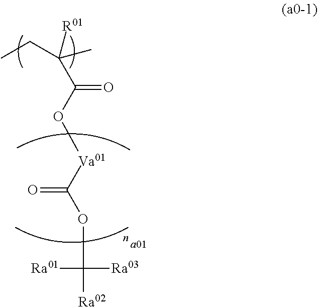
C(C(O[Va01]C(OC([Ra03])([Ra01])[Ra02])=O)=O)(CC)([R01])C
